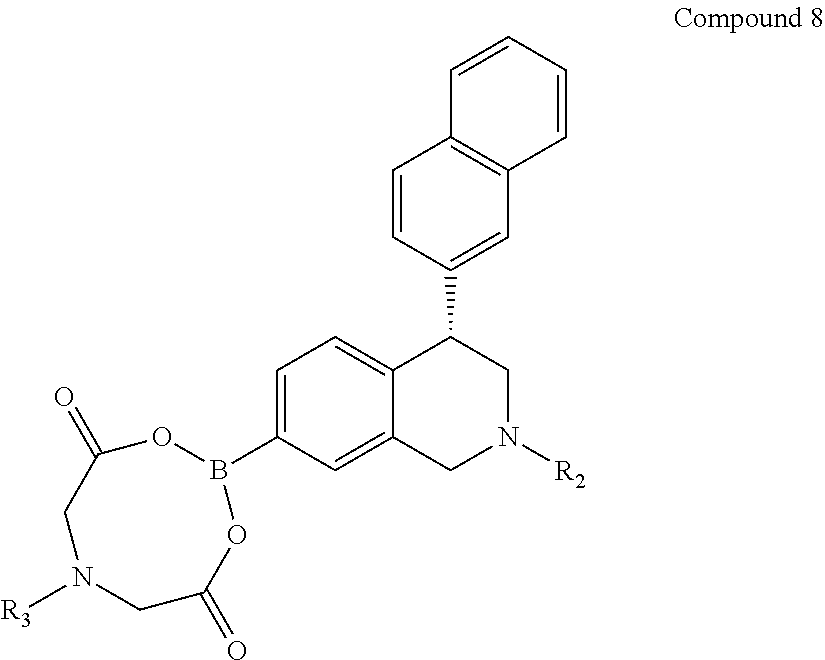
B1(C2=CC=C3C(=C2)CN([R2])CC3C2=CC3=C(C=C2)C=CC=C3)OC(=O)CN([R3])CC(=O)O1
